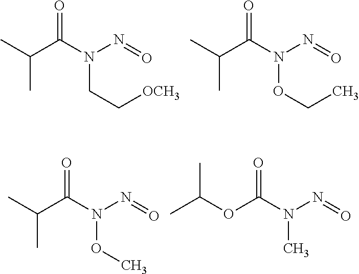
C(C)(C)C(N(N=O)CC[OCH3])=O.C(C)(C)C(N(N=O)OCC)=O.C(C)(C)C(N(N=O)OC)=O.O(C(C)C)C(N(N=O)C)=O
